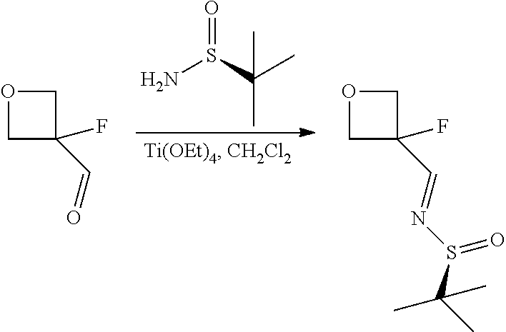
S(C(C)(C)C)(N)=O.C1C(F)(C=O)CO1.C1C(F)(C=NS(C(C)(C)C)=O)CO1
